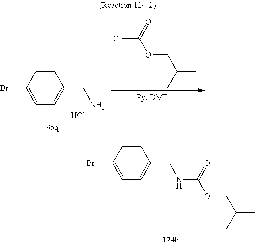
BrC1=CC=C(CN)C=C1.Cl.ClC(=O)OCC(C)C.BrC1=CC=C(CNC(OCC(C)C)=O)C=C1
